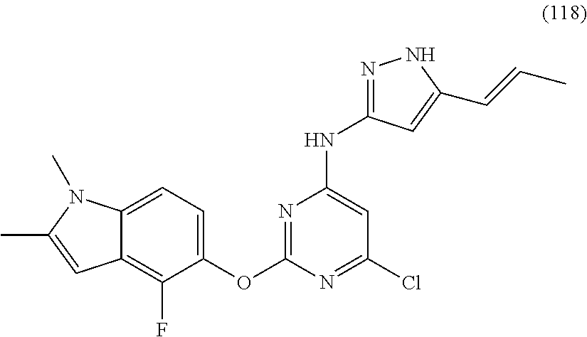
C12=C(F)C(OC3=NC(NC4=NNC(C=CC)=C4)=CC(Cl)=N3)=CC=C1N(C)C(C)=C2
